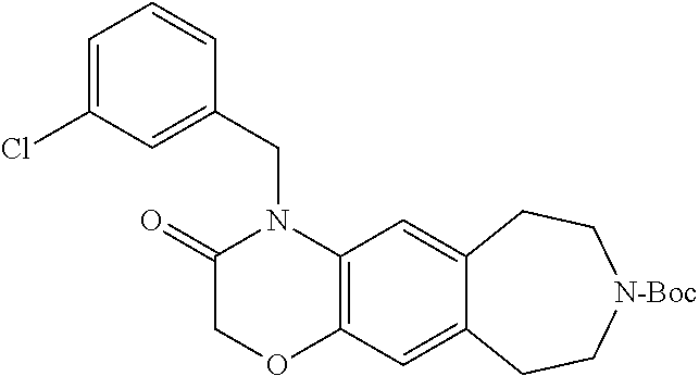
C1(=O)COC2=C(N1CC1=CC(Cl)=CC=C1)C=C1C(=C2)CC[N-Boc]CC1
